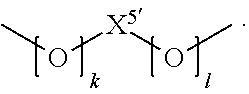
CO[X5]OC
